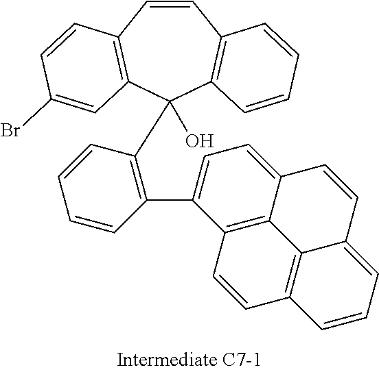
C1=CC2=C(C(C3=C(C4=CC=C5C6=C4C=CC4=C6C(=CC=C4)C=C5)C=CC=C3)(O)C3=C1C=CC=C3)C=C(Br)C=C2
